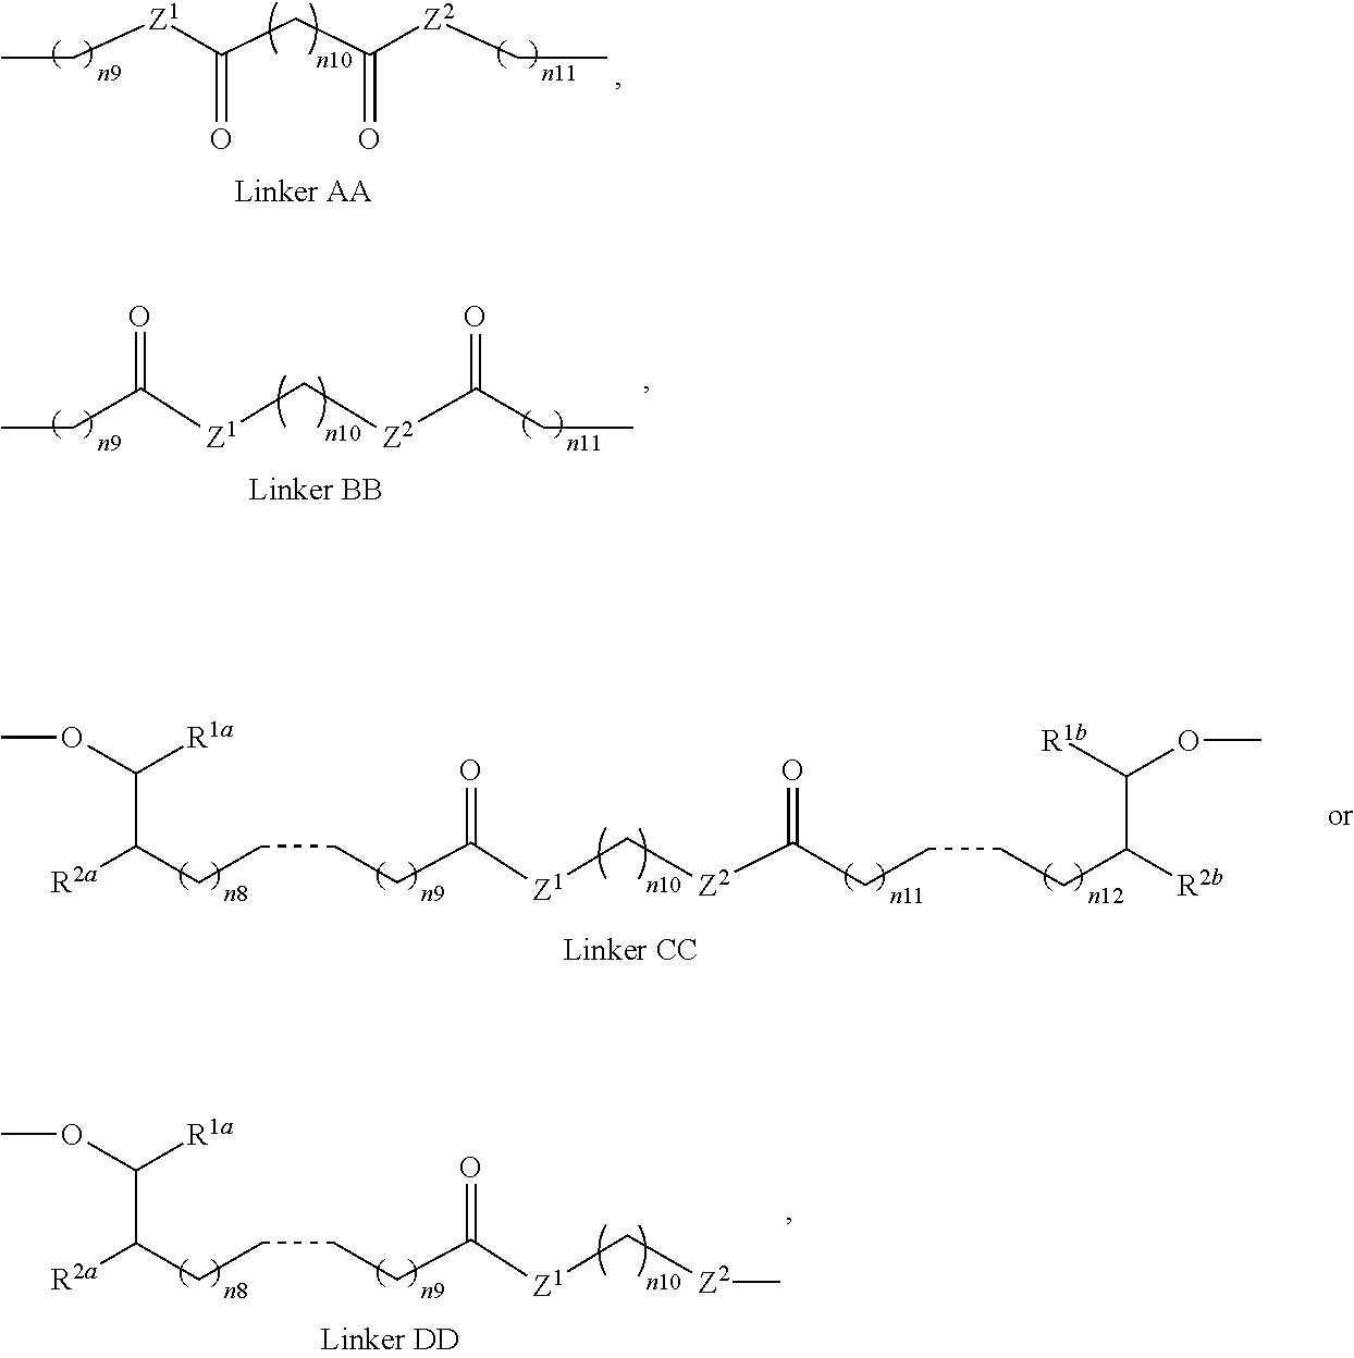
C([Z1]C(CC([Z2]CC)=O)=O)C.C(C([Z1]C[Z2]C(CC)=O)=O)C.COC([R1a])C(CCCCC([Z1]C[Z2]C(CCCCC([R2b])C([R1b])OC)=O)=O)[R2a].COC([R1a])C(CCCCC([Z1]C[Z2]C)=O)[R2a]
